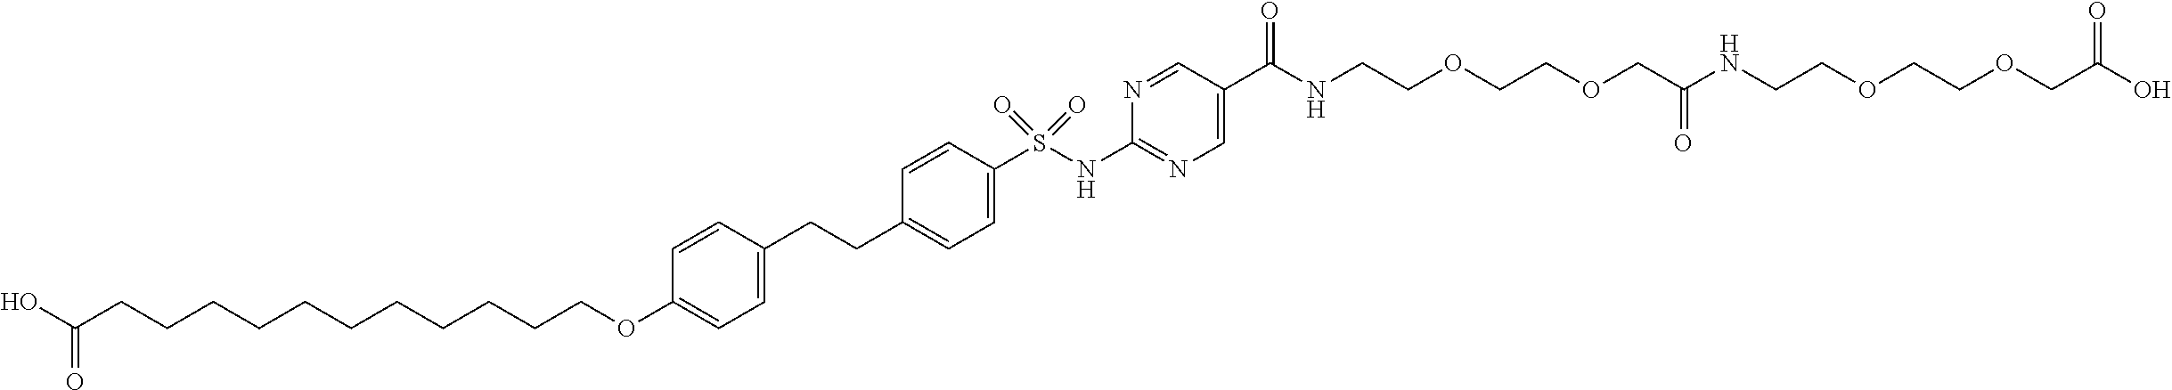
C(CCCCCCCCCOC1=CC=C(CCC2=CC=C(S(NC3=NC=C(C(=O)NCCOCCOCC(NCCOCCOCC(O)=O)=O)C=N3)(=O)=O)C=C2)C=C1)CC(O)=O
